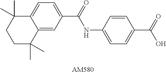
C1=C(NC(=O)C2=CC=C3C(=C2)C(C)(C)CCC3(C)C)C=CC(C(=O)O)=C1.[AM580]
